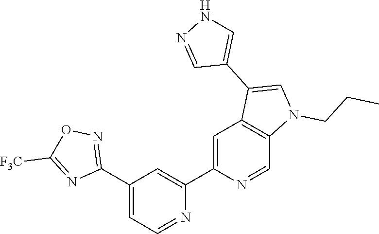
N1=CC=C(C2=NOC([F3C])=N2)C=C1C1=CC2=C(C=N1)N(CCC)C=C2C1=CNN=C1
